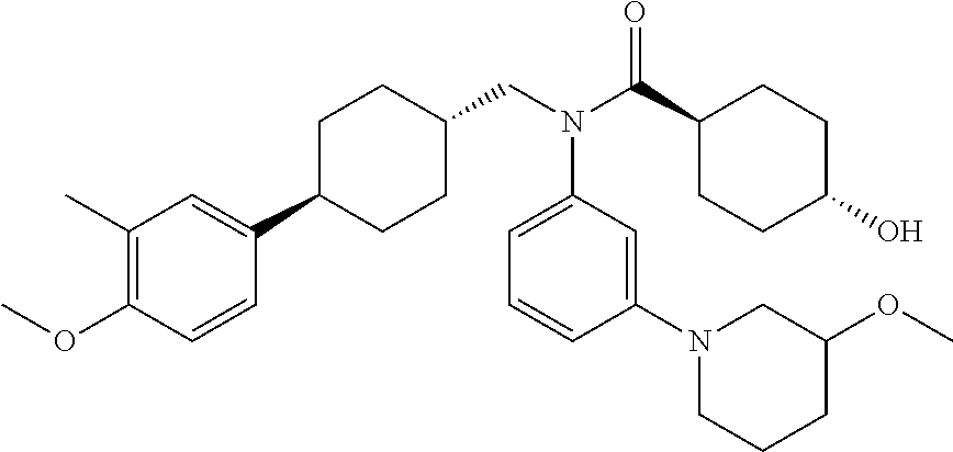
C1(C2CCC(CN(C(C3CCC(O)CC3)=O)C3=CC=CC(N4CCCC(OC)C4)=C3)CC2)=CC(C)=C(OC)C=C1
